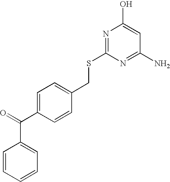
N1=C(SCC2=CC=C(C(=O)C3=CC=CC=C3)C=C2)N=C(N)C=C1O
